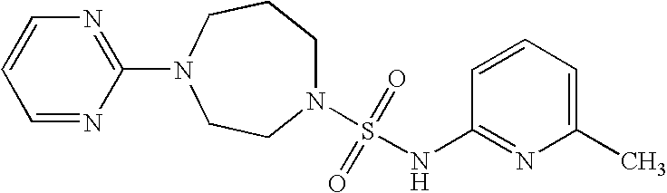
N1(S(=O)(=O)NC2=NC(C)=CC=C2)CCCN(C2=NC=CC=N2)CC1
